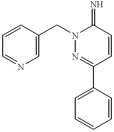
C1=CC(CN2N=C(C3=CC=CC=C3)C=CC2=N)=CN=C1
